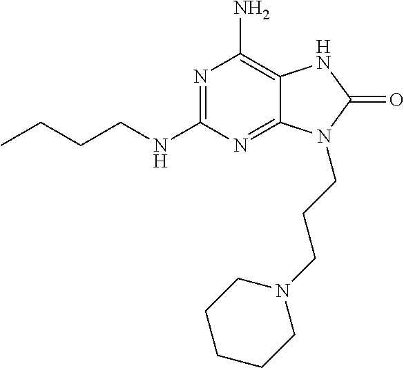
N(C1=NC(N)=C2C(=N1)N(CCCN1CCCCC1)C(=O)N2)CCCC
